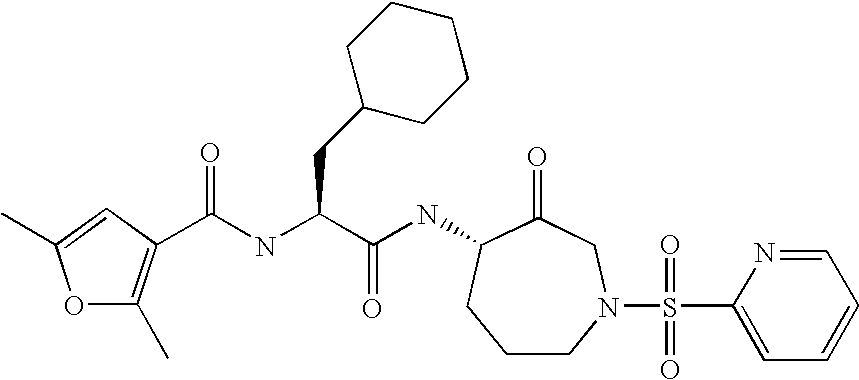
C1CN(S(C2=CC=CC=N2)(=O)=O)CC(=O)C(NC(C(CC2CCCCC2)NC(=O)C2=C(C)OC(C)=C2)=O)C1
